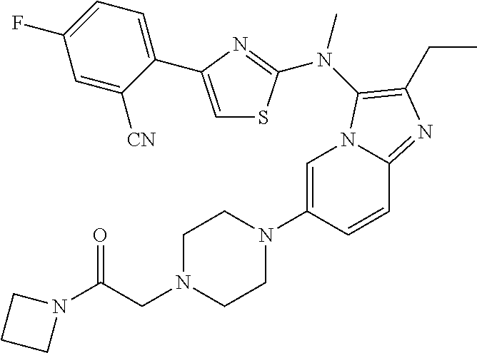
C1=C(N2CCN(CC(N3CCC3)=O)CC2)C=CC2=NC(CC)=C(N(C)C3=NC(C4=CC=C(F)C=C4[CN])=CS3)N12
